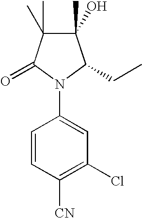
C1(O)(C)C(C)(C)C(=O)N(C2=CC(Cl)=C([CN])C=C2)C1CC
